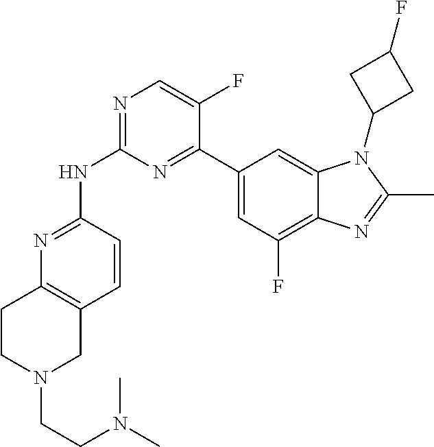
N1=C(NC2=NC=C(F)C(C3=CC(F)=C4C(=C3)N(C3CC(F)C3)C(C)=N4)=N2)C=CC2=C1CCN(CCN(C)C)C2
